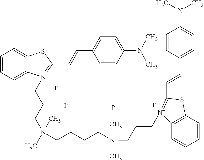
[I-].[I-].[I-].[I-].C1=CC=C2C(=C1)SC(C=CC1=CC=C(N(C)C)C=C1)=[N+]2CCC[N+](CCCC[N+](CCC[N+]1=C(C=CC2=CC=C(N(C)C)C=C2)SC2=C1C=CC=C2)(C)C)(C)C
